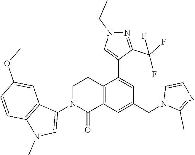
C12=C(C=C(CN3C(C)=NC=C3)C=C1C1=CN(CC)N=C1C(F)(F)F)C(=O)N(C1=CN(C)C3=C1C=C(OC)C=C3)CC2
